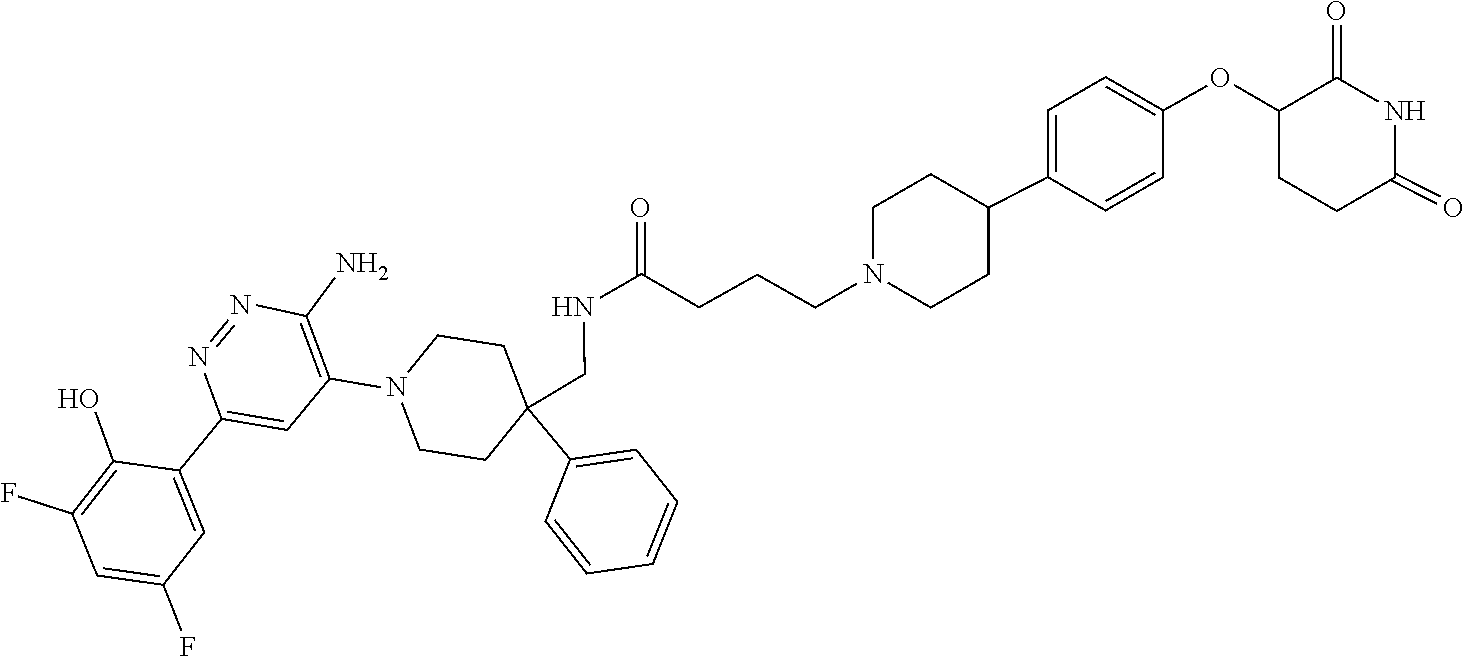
O(C1CCC(=O)NC1=O)C1=CC=C(C2CCN(CCCC(NCC3(C4=CC=CC=C4)CCN(C4=C(N)N=NC(C5=CC(F)=CC(F)=C5O)=C4)CC3)=O)CC2)C=C1
